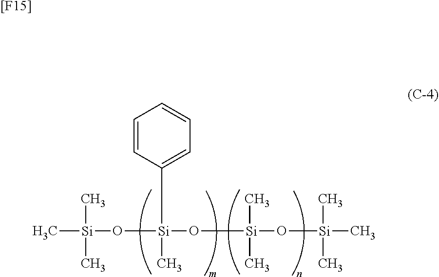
C[Si](C)(O[Si](C)(O[Si](C)(C)O[Si](C)(C)C)C1=CC=CC=C1)C.[[F15]]
